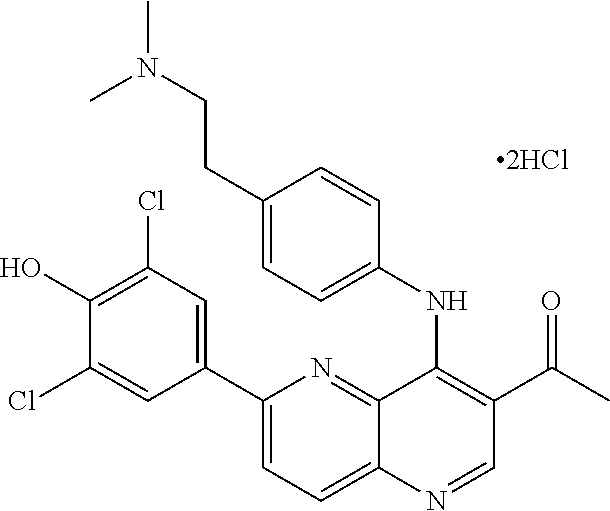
C1(C2=CC(Cl)=C(O)C(Cl)=C2)=CC=C2C(=N1)C(NC1=CC=C(CCN(C)C)C=C1)=C(C(C)=O)C=N2
